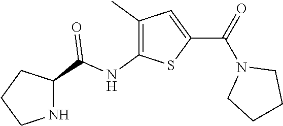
C1(C)=C(NC(C2NCCC2)=O)SC(C(N2CCCC2)=O)=C1
